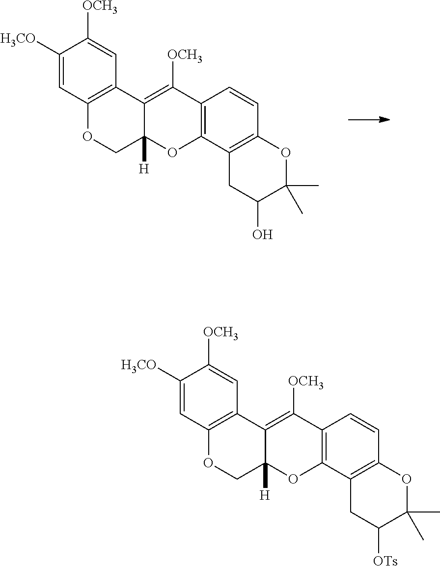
C1([H3CO])=CC2=C(C=C1[OCH3])C1=C([OCH3])C3=C(OC1([H])CO2)C1=C(C=C3)OC(C)(C)C(O)C1.C1([H3CO])=CC2=C(C=C1[OCH3])C1=C([OCH3])C3=C(OC1([H])CO2)C1=C(C=C3)OC(C)(C)C([OTs])C1
